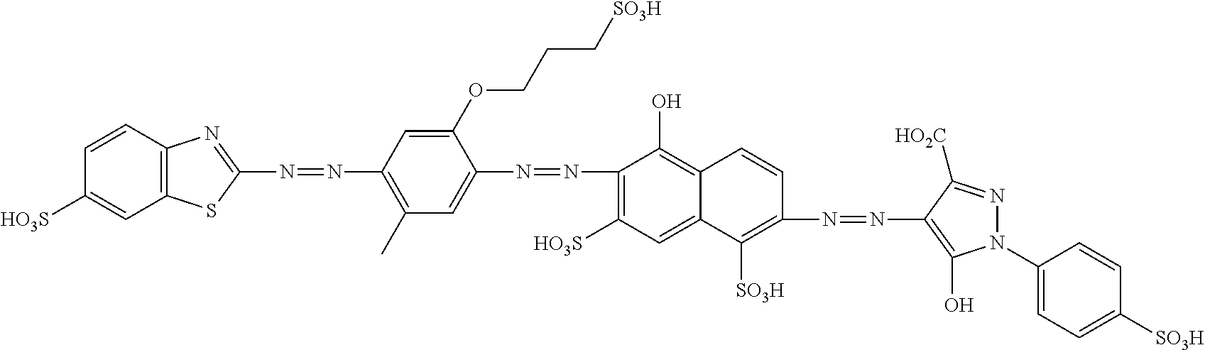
C1(N=NC2=CC(C)=C(N=NC3=NC4=C(S3)C=C([HO3S])C=C4)C=C2OCCC[SO3H])=C([HO3S])C=C2C(=C1O)C=CC(N=NC1=C(O)N(C3=CC=C([SO3H])C=C3)N=C1[HO2C])=C2[SO3H]
